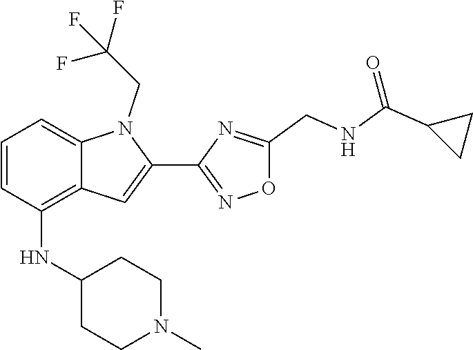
C12=CC=CC(NC3CCN(C)CC3)=C1C=C(C1=NOC(CNC(C3CC3)=O)=N1)N2CC(F)(F)F
